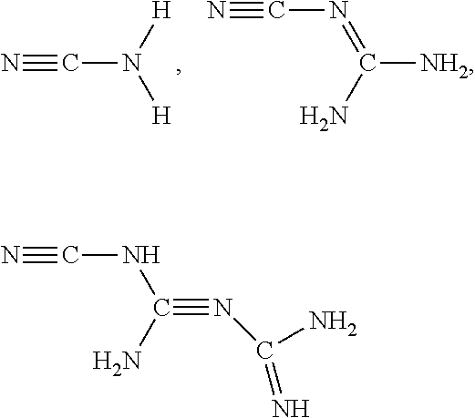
N#CN([H])[H].[NH2]C(=NC#N)N.N(#C(NC#N)N)C(=N)N
